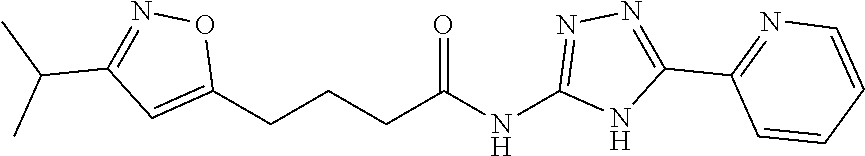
C(C(NC1=NN=C(C2=NC=CC=C2)N1)=O)CCC1=CC(C(C)C)=NO1
